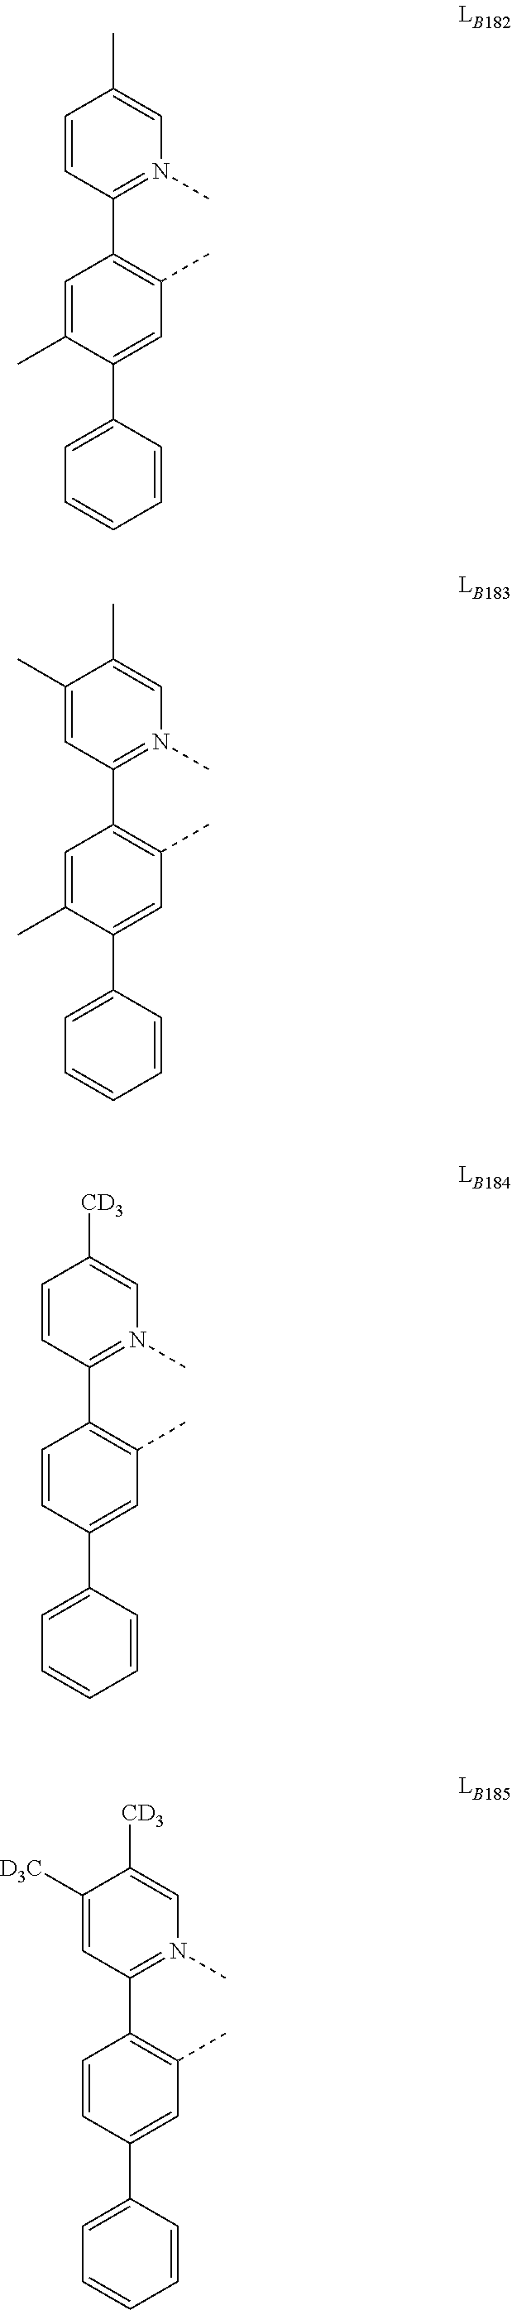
C1=CC(C2=C(C)C=C(C3=CC=CC=C3)C(C)=C2)=N(C)C=C1C.C1(C)=CC(C2=C(C)C=C(C3=CC=CC=C3)C(C)=C2)=N(C)C=C1C.C1=CC(C2=C(C)C=C(C3=CC=CC=C3)C=C2)=N(C)C=C1[CD3].C1([D3C])=CC(C2=C(C)C=C(C3=CC=CC=C3)C=C2)=N(C)C=C1[CD3]
